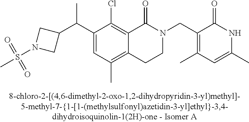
C1(C(C2=CC(C)=C3C(=C2Cl)C(=O)N(CC2=C(C)C=C(C)NC2=O)CC3)C)CN(S(=O)(=O)C)C1
